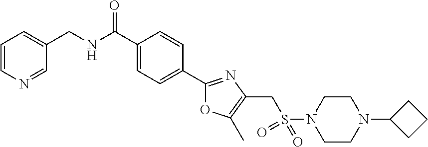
C1=CN=CC(CNC(C2=CC=C(C3=NC(CS(N4CCN(C5CCC5)CC4)(=O)=O)=C(C)O3)C=C2)=O)=C1
